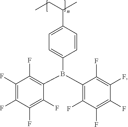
CCC(C)C1=CC=C(B(C2=C(F)C(F)=C(F)C(F)=C2F)C2=C(F)C(F)=C(F)C(F)=C2F)C=C1
